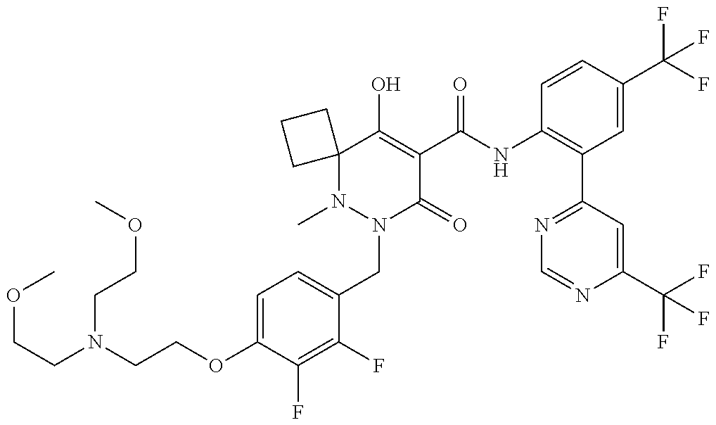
N1(C)N(CC2=CC=C(OCCN(CCOC)CCOC)C(F)=C2F)C(=O)C(C(NC2=C(C3=NC=NC(C(F)(F)F)=C3)C=C(C(F)(F)F)C=C2)=O)=C(O)C12CCC2
